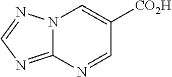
N12C(=NC=N1)N=CC([CO2H])=C2
